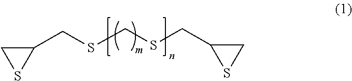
C1(CSCSCC2CS2)CS1
